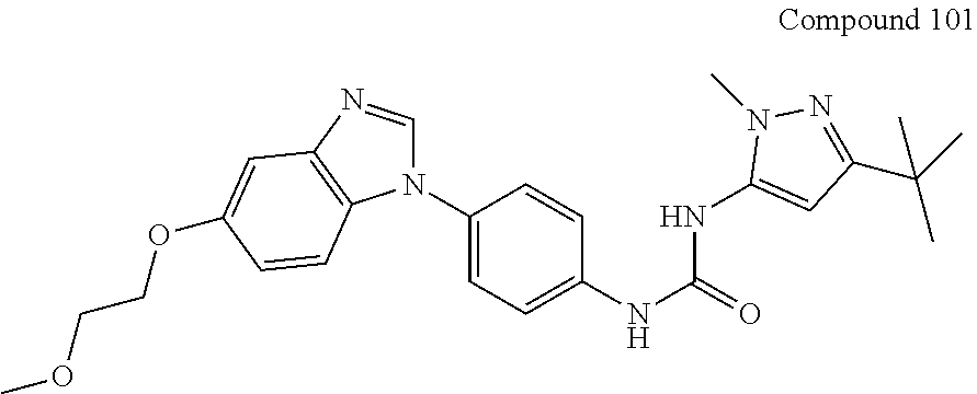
N1(C2=CC=C(NC(NC3=CC(C(C)(C)C)=NN3C)=O)C=C2)C=NC2=C1C=CC(OCCOC)=C2
